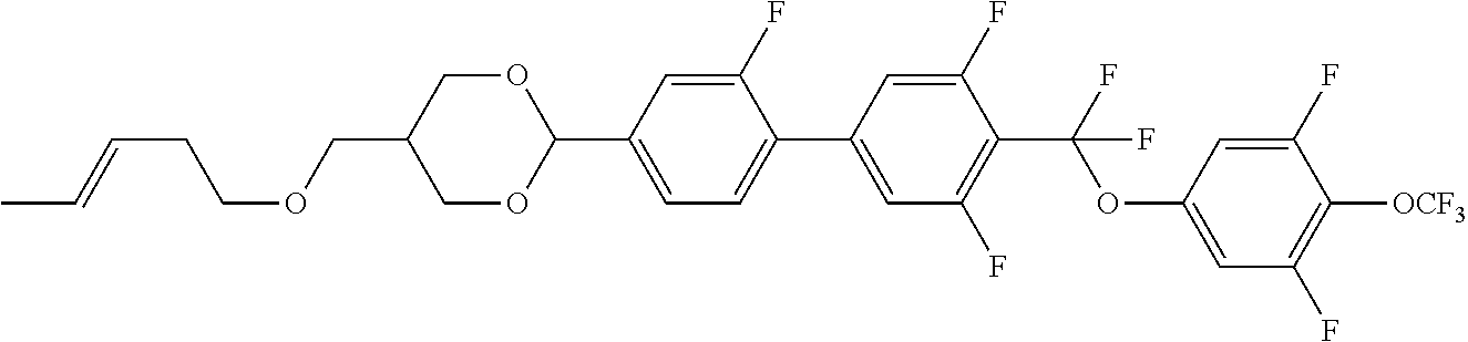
CC=CCCOCC1COC(C2=CC=C(C3=CC(F)=C(C(F)(OC4=CC(F)=C([OCF3])C(F)=C4)F)C(F)=C3)C(F)=C2)OC1
